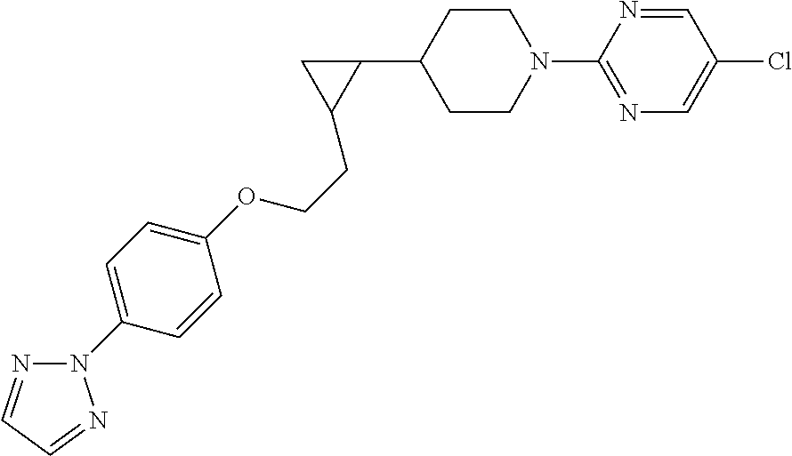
C1CN(C2=NC=C(Cl)C=N2)CCC1C1CC1CCOC1=CC=C(N2N=CC=N2)C=C1
